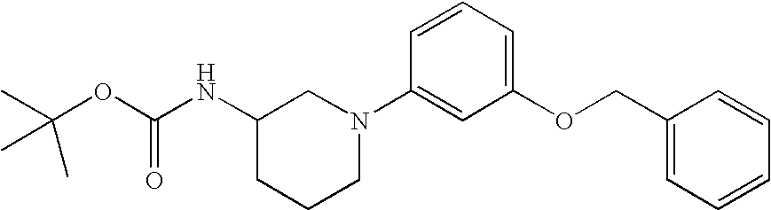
C1(NC(OC(C)(C)C)=O)CCCN(C2=CC(OCC3=CC=CC=C3)=CC=C2)C1
